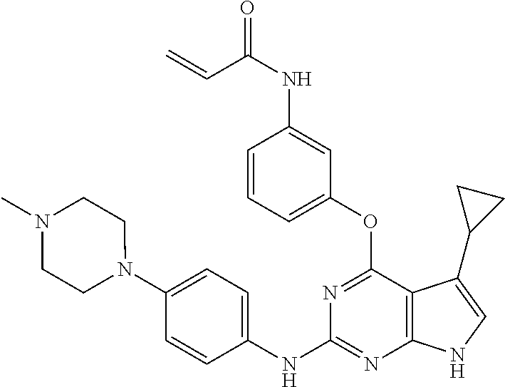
O=C(NC1=CC(OC2=NC(NC3=CC=C(N4CCN(C)CC4)C=C3)=NC3=C2C(C2CC2)=CN3)=CC=C1)C=C
